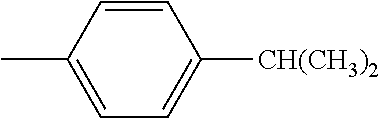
C1=CC(C)=CC=C1[CH(CH3)2]
